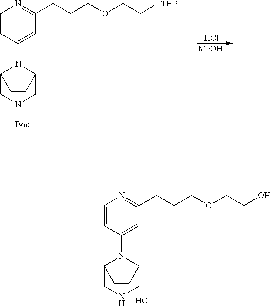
C(C[OTHP])OCCCC1=NC=CC(N2C3CN([Boc])CC2CC3)=C1.Cl.[MeOH].C(CO)OCCCC1=NC=CC(N2C3CNCC2CC3)=C1.Cl
